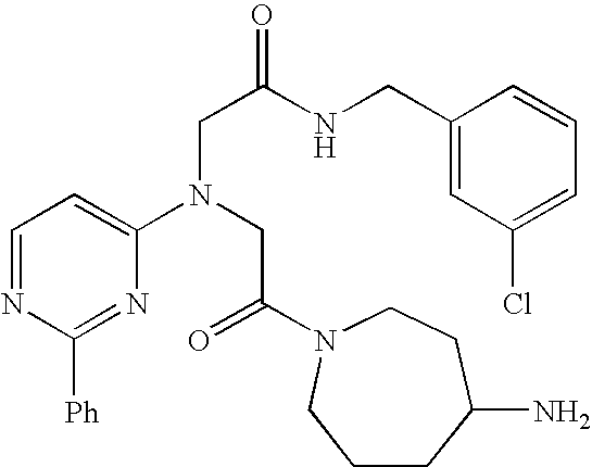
C1=NC([Ph])=NC(N(CC(=O)N2CCC(N)CCC2)CC(=O)NCC2=CC(Cl)=CC=C2)=C1
